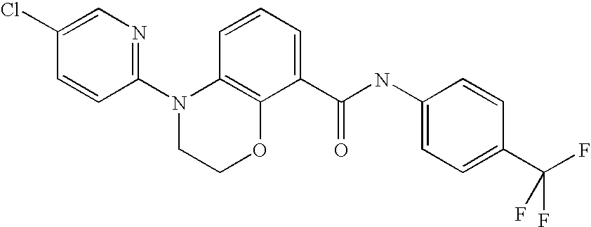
C1(N2CCOC3=C2C=CC=C3C(NC2=CC=C(C(F)(F)F)C=C2)=O)=NC=C(Cl)C=C1
